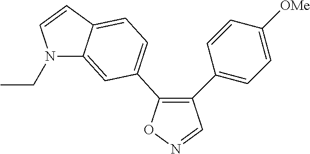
C1(C2=CC=C([OMe])C=C2)=C(C2=CC=C3C(=C2)N(CC)C=C3)ON=C1
